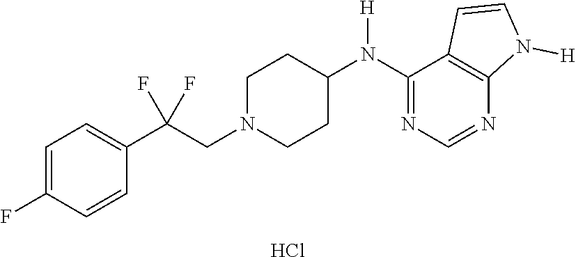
C1=C(F)C=CC(C(CN2CCC(N(C3=NC=NC4=C3C=CN4[H])[H])CC2)(F)F)=C1.Cl
